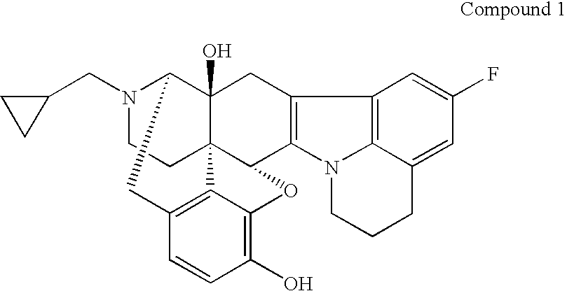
C1C2C3(O)CC4=C(N5C6=C4C=C(F)C=C6CCC5)C4C3(CCN2CC2CC2)C2=C1C=CC(O)=C2O4
